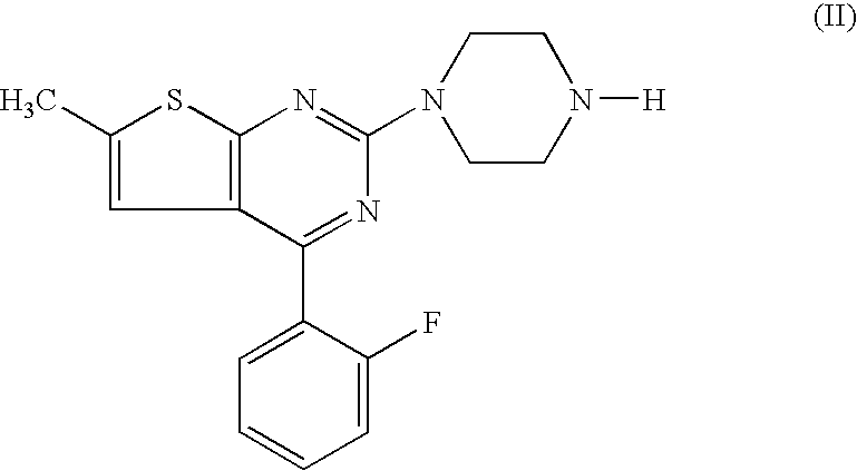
CC1=CC2=C(S1)N=C(N1CCN([H])CC1)N=C2C1=CC=CC=C1F
